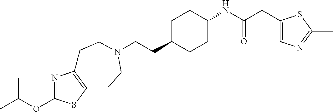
C(CC1CCC(NC(CC2=CN=C(C)S2)=O)CC1)N1CCC2=C(N=C(OC(C)C)S2)CC1
